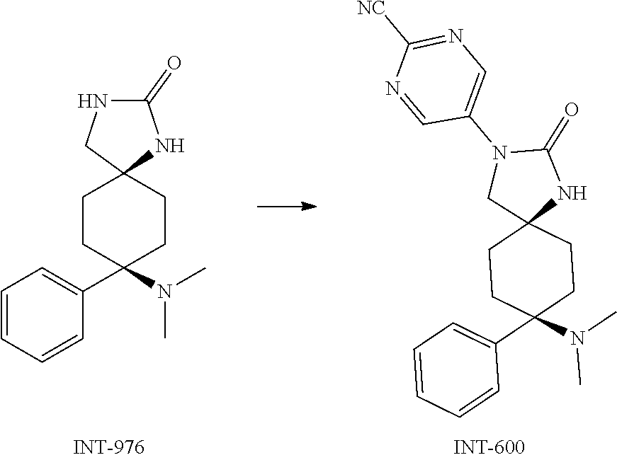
C1(=O)NCC2(N1)CCC(C1=CC=CC=C1)(N(C)C)CC2.C1(=O)N(C2=CN=C([NC])N=C2)CC2(N1)CCC(C1=CC=CC=C1)(N(C)C)CC2
